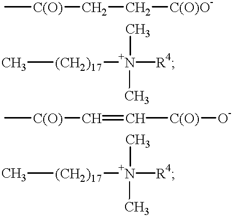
C[C(O)]CC[C(O)O-].C[(CH2)17][N+](C)(C)[R4].C[C(O)]C=C[C(O)][O-].C[(CH2)17][N+](C)(C)[R4]
